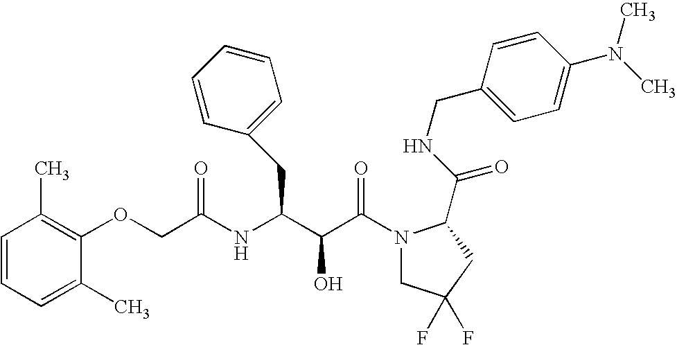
C1=CC(C)=C(OCC(NC(C(C(N2CC(F)(F)CC2C(NCC2=CC=C(N(C)C)C=C2)=O)=O)O)CC2=CC=CC=C2)=O)C(C)=C1
